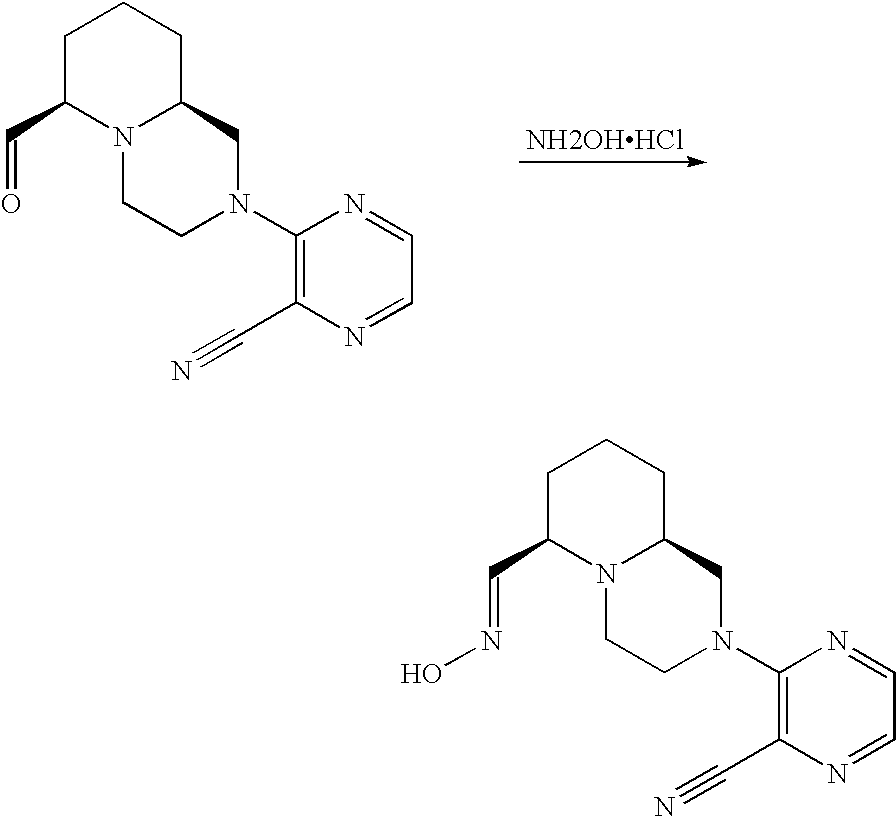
C1CN(C2=C(C#N)N=CC=N2)CC2N1C(C=O)CCC2.[NH2OHHCl].C1CN(C2=C(C#N)N=CC=N2)CC2N1C(C=NO)CCC2
